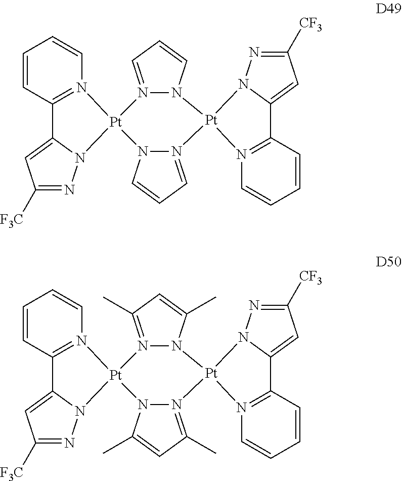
C1=CC2=N(C=C1)[Pt]1(N3C2=CC([F3C])=N3)N2=CC=CN2[Pt]2(N3=CC=CN13)N1=C(C=CC=C1)C1=CC([CF3])=NN12.C1=CC2=N(C=C1)[Pt]1(N3C2=CC([F3C])=N3)N2=C(C)C=C(C)N2[Pt]2(N3=C(C)C=C(C)N13)N1=C(C=CC=C1)C1=CC([CF3])=NN12
